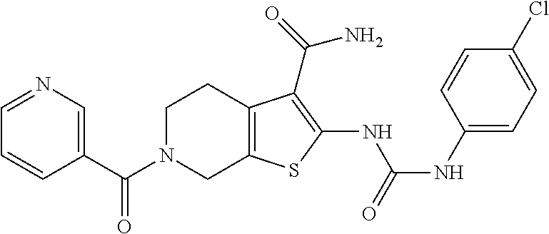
N1=CC=CC(C(N2CC3=C(CC2)C(C(=O)N)=C(NC(NC2=CC=C(Cl)C=C2)=O)S3)=O)=C1
